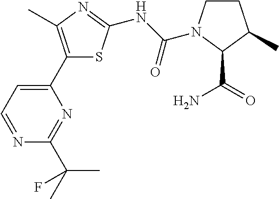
C1CN(C(NC2=NC(C)=C(C3=CC=NC(C(F)(C)C)=N3)S2)=O)C(C(=O)N)C1C
